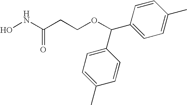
C1=CC(C)=CC=C1C(C1=CC=C(C)C=C1)OCCC(NO)=O
